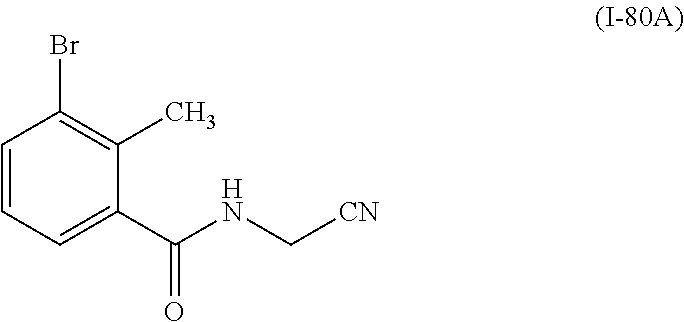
C1=CC=C(C(NC[CN])=O)C(C)=C1Br
